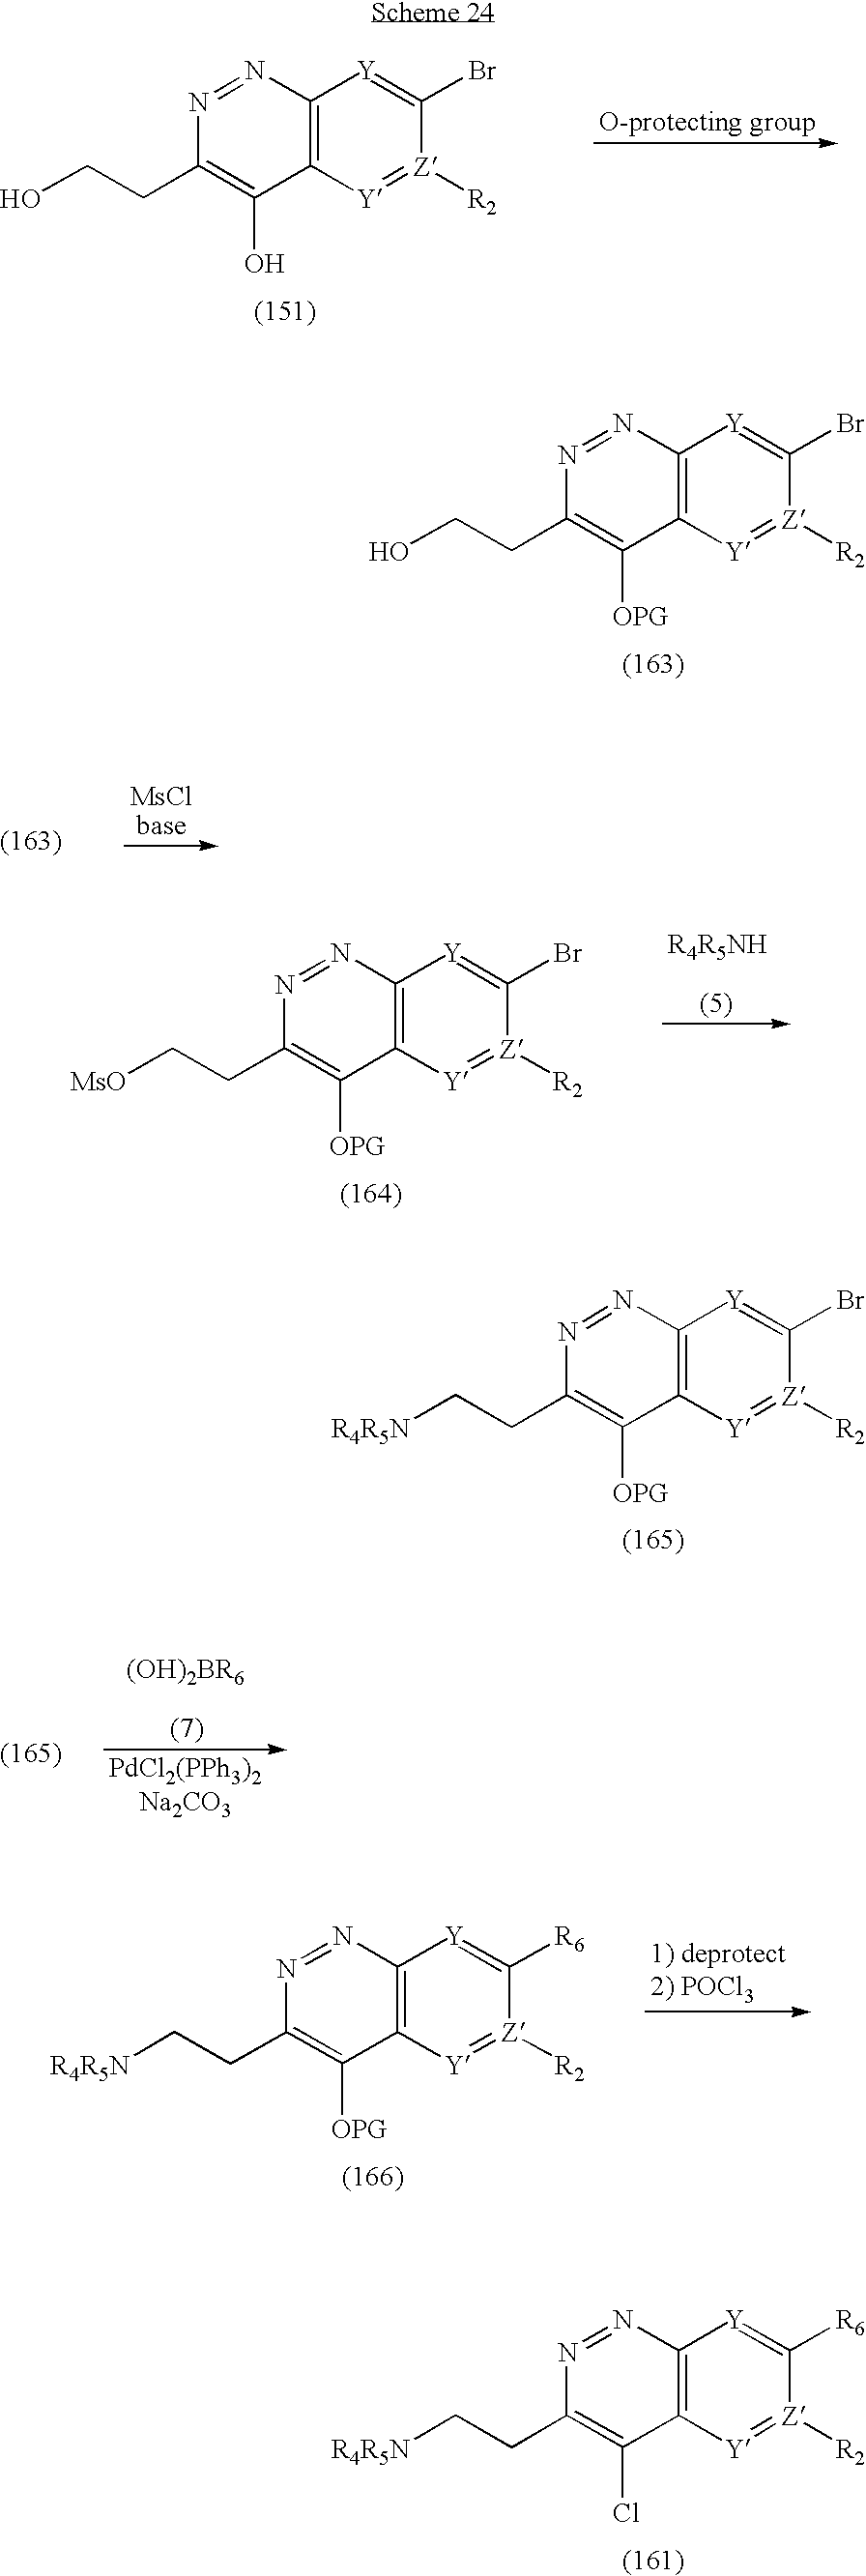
C12=C([Y]=[Z]([R2])C(Br)=[Y]1)C([OPG])=C(CCO)N=N2.C12=C([Y]=[Z]([R2])C(Br)=[Y]1)C([OPG])=C(CC[R4R5N])N=N2.C12=C([Y]=[Z]([R2])C([R6])=[Y]1)C(Cl)=C(CC[R4R5N])N=N2.C12=C([Y]=[Z]([R2])C(Br)=[Y]1)C(O)=C(CCO)N=N2.C12=C([Y]=[Z]([R2])C(Br)=[Y]1)C([OPG])=C(CC[MsO])N=N2.C12=C([Y]=[Z]([R2])C([R6])=[Y]1)C([OPG])=C(CC[R4R5N])N=N2
